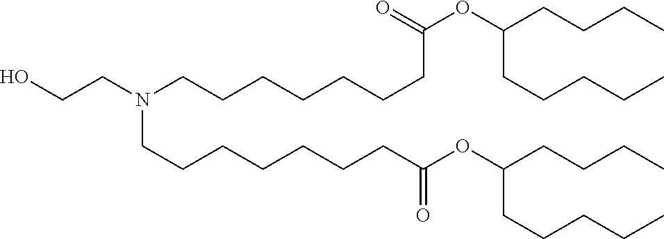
OCCN(CCCCCCCC(OC(CCCC)CCCCC)=O)CCCCCCCC(=O)OC(CCCCC)CCCC
